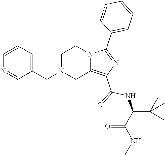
C1N(CC2=CC=CN=C2)CC2=C(C(=O)NC(C(NC)=O)C(C)(C)C)N=C(C3=CC=CC=C3)N2C1
